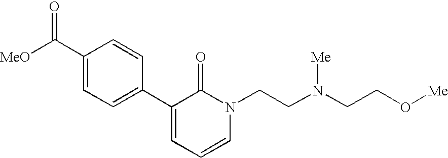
[MeO]C(C1=CC=C(C2=CC=CN(CCN(CCO[Me])[Me])C2=O)C=C1)=O
